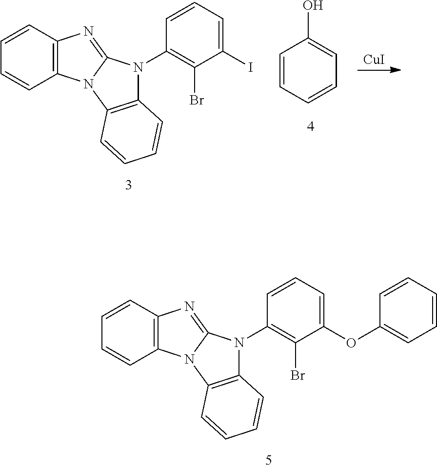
C1=CC2=C(C=C1)N1C(=N2)N(C2=C(Br)C(OC3=CC=CC=C3)=CC=C2)C2=C1C=CC=C2.C1=CC2=C(C=C1)N1C(=N2)N(C2=C(Br)C(I)=CC=C2)C2=C1C=CC=C2.[CuI].C1=CC=CC=C1O
